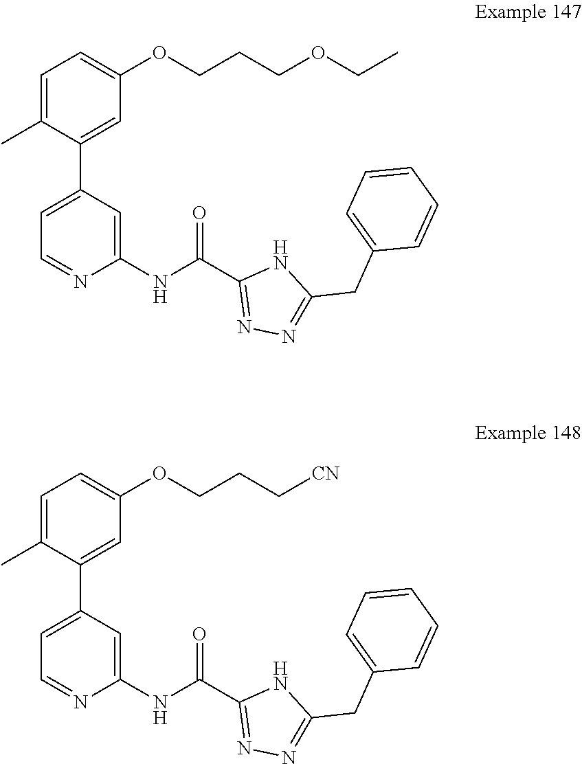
C1=C(C)C(C2=CC=NC(NC(C3=NN=C(CC4=CC=CC=C4)N3)=O)=C2)=CC(OCCCOCC)=C1.C1=C(C)C(C2=CC=NC(NC(C3=NN=C(CC4=CC=CC=C4)N3)=O)=C2)=CC(OCCC[CN])=C1
